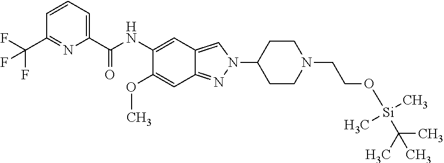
C1(C(NC2=CC3=CN(C4CCN(CCO[Si](C(C)(C)C)(C)C)CC4)N=C3C=C2OC)=O)=CC=CC(C(F)(F)F)=N1
